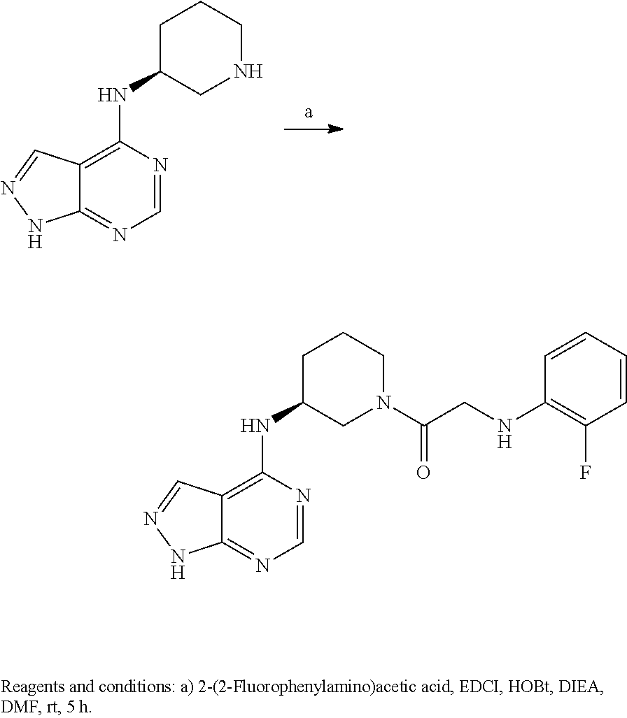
C1=NC(NC2CCCNC2)=C2C(=N1)NN=C2.C1=NC(NC2CCCN(C(CNC3=C(F)C=CC=C3)=O)C2)=C2C(=N1)NN=C2
